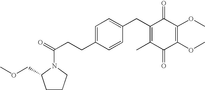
C1(=O)C(C)=C(CC2=CC=C(CCC(=O)N3CCCC3COC)C=C2)C(=O)C(OC)=C1OC
